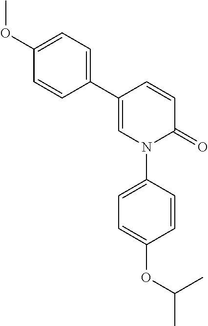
C1=CC(C2=CC=C(OC)C=C2)=CN(C2=CC=C(OC(C)C)C=C2)C1=O
